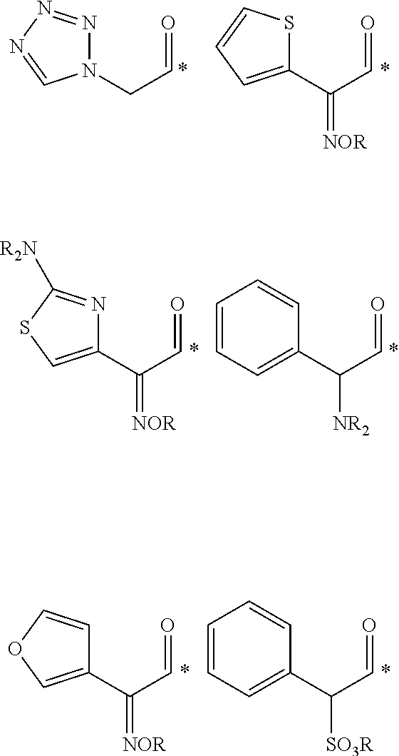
N1(CC=O)N=NN=C1.C1(C(C=O)=[NOR])=CC=CS1.C1(C(C=O)=[NOR])=CSC([R2N])=N1.C1(C(C=O)[NR2])=CC=CC=C1.C1(C(C=O)=[NOR])=COC=C1.C1(C(C=O)[SO3R])=CC=CC=C1
